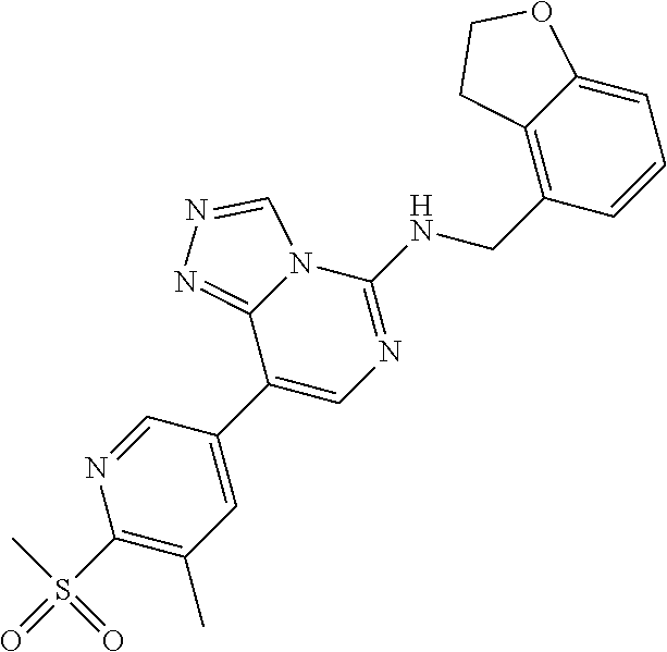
C1(C2=CN=C(NCC3=C4C(=CC=C3)OCC4)N3C2=NN=C3)=CC(C)=C(S(=O)(C)=O)N=C1
